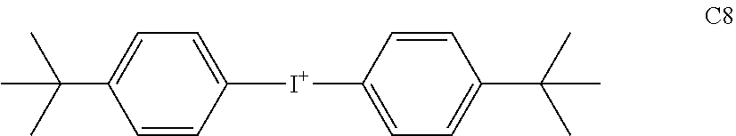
C(C)(C)(C1=CC=C([I+]C2=CC=C(C(C)(C)C)C=C2)C=C1)C
